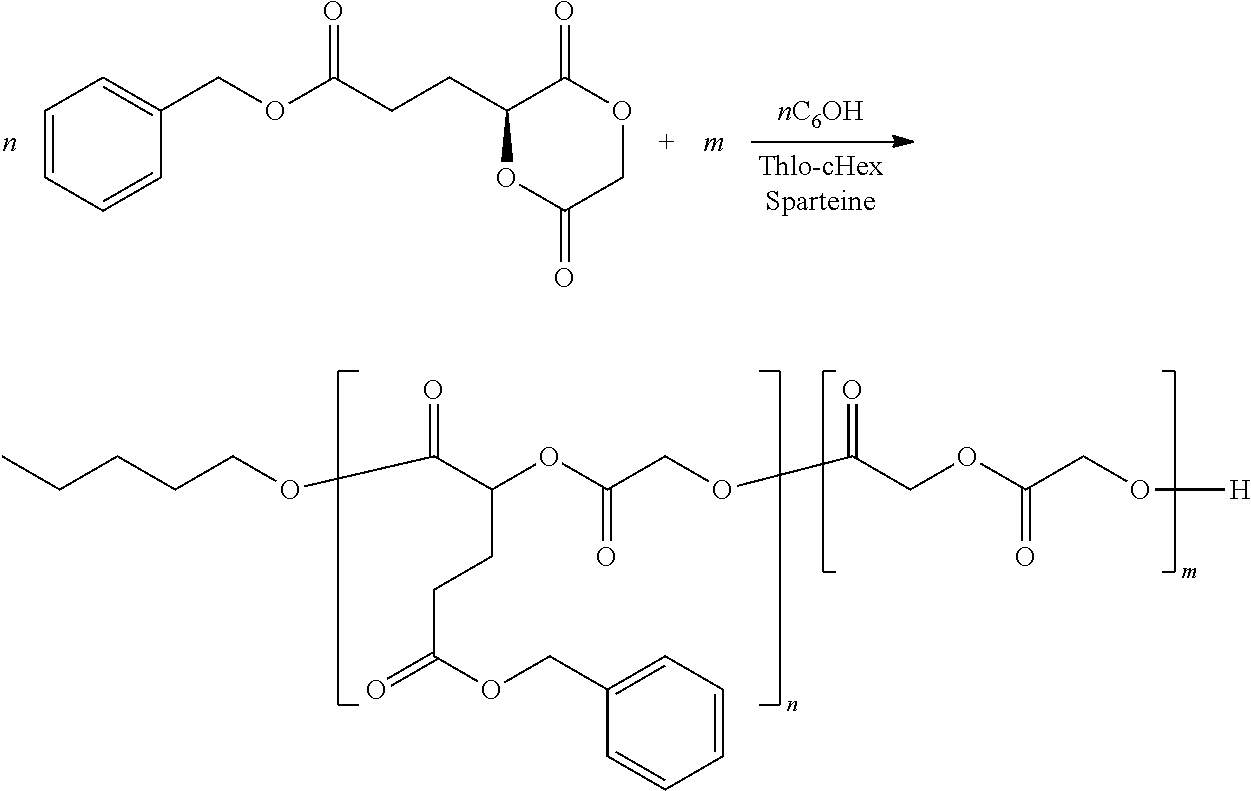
C1=CC=CC(COC(=O)CCC2OC(=O)COC2=O)=C1.CCCCCOC(=O)C(OC(=O)COC(=O)COC(=O)CO[H])CCC(=O)OCC1=CC=CC=C1
